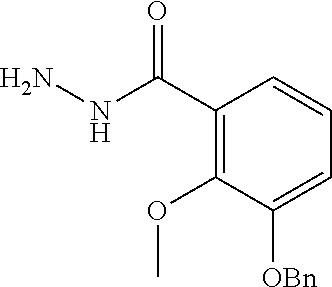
C1(C(NN)=O)=C(OC)C([OBn])=CC=C1
